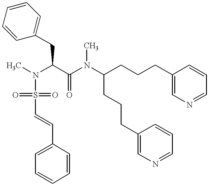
C(C(N(C(CCCC1=CN=CC=C1)CCCC1=CN=CC=C1)C)=O)(N(C)S(=O)(=O)C=CC1=CC=CC=C1)CC1=CC=CC=C1
